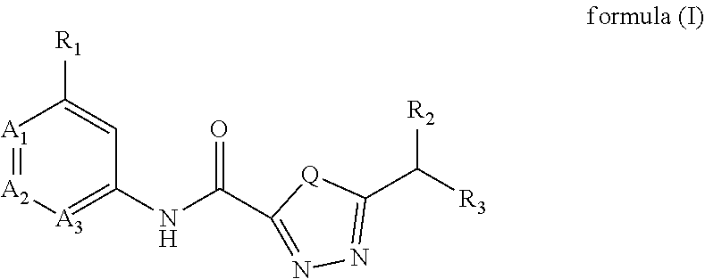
[A1]1=[A2][A3]=C(NC(C2=NN=C(C([R3])[R2])[Q]2)=O)C=C1[R1]
